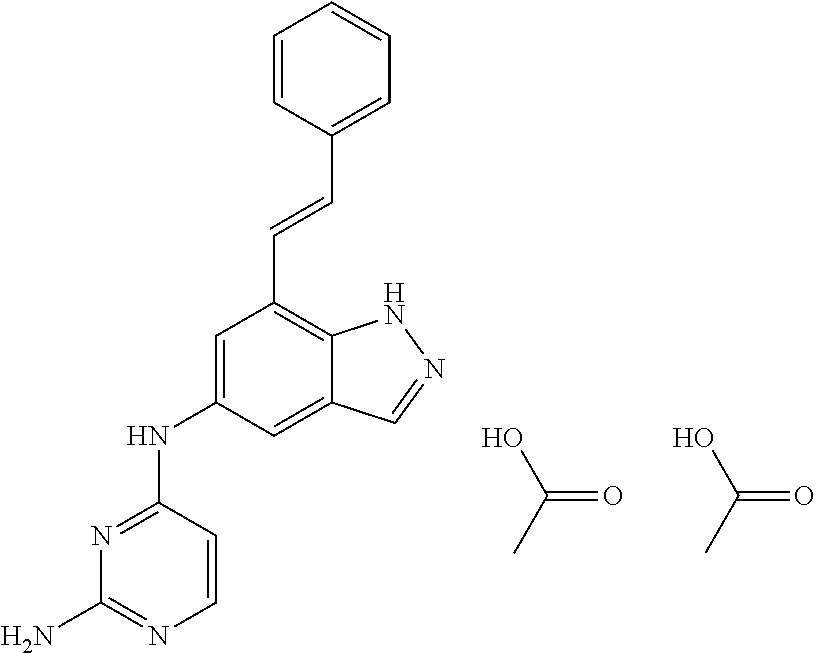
N1=C(NC2=CC(C=CC3=CC=CC=C3)=C3C(=C2)C=NN3)C=CN=C1N.OC(=O)C.OC(=O)C
